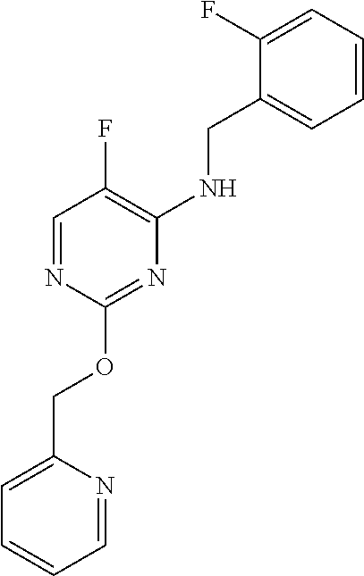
C1=C(COC2=NC(NCC3=CC=CC=C3F)=C(F)C=N2)N=CC=C1
